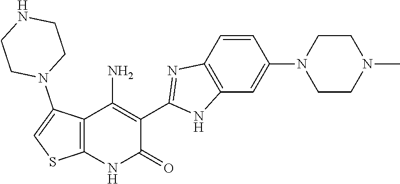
C1=CC2=C(C=C1N1CCN(C)CC1)NC(C1=C(N)C3=C(NC1=O)SC=C3N1CCNCC1)=N2
